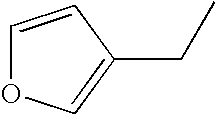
C1=CC(CC)=CO1
